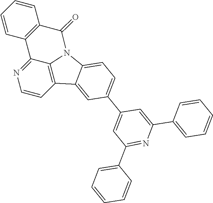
C1=CC2=C3C(=N1)C1=C(C=CC=C1)C(=O)N3C1=CC=C(C3=CC(C4=CC=CC=C4)=NC(C4=CC=CC=C4)=C3)C=C21
